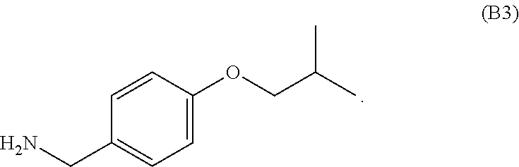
C1=CC(OCC(C)C)=CC=C1CN
